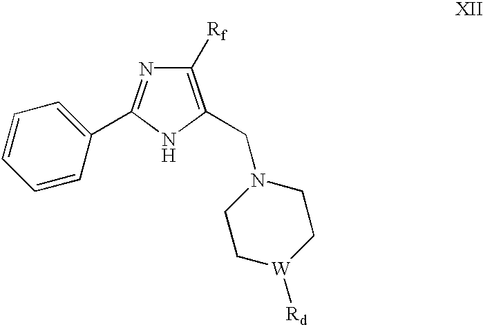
N1C(CN2CC[W]([Rd])CC2)=C([Rf])N=C1C1=CC=CC=C1
